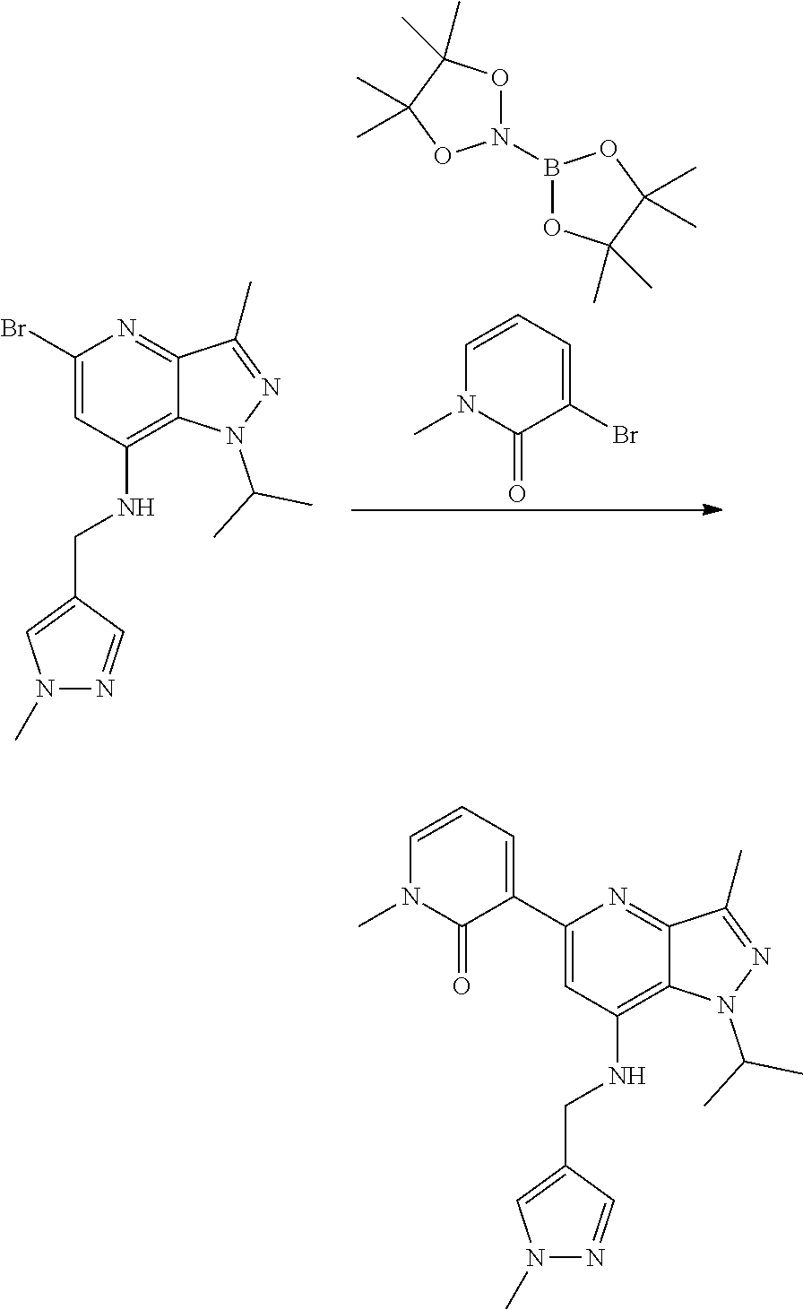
C12=NC(Br)=CC(NCC3=CN(C)N=C3)=C1N(C(C)C)N=C2C.O1C(C)(C)C(C)(C)ON1B1OC(C)(C)C(C)(C)O1.C1=CC=C(Br)C(=O)N1C.C12=NC(C3=CC=CN(C)C3=O)=CC(NCC3=CN(C)N=C3)=C1N(C(C)C)N=C2C
